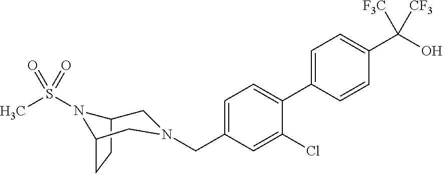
C1=C(C2=CC=C(CN3CC4CCC(N4S(C)(=O)=O)C3)C=C2Cl)C=CC(C(O)([F3C])[CF3])=C1
